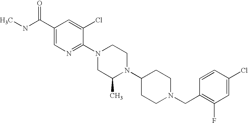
C1(Cl)=CC(F)=C(CN2CCC(N3C(C)CN(C4=NC=C(C(NC)=O)C=C4Cl)CC3)CC2)C=C1
